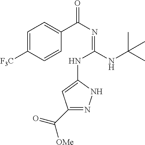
C1=C([F3C])C=CC(C(N=C(NC2=CC(C([OMe])=O)=NN2)NC(C)(C)C)=O)=C1
